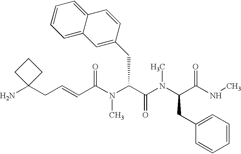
C(=CCC1(N)CCC1)C(N(C(C(N(C(C(NC)=O)CC1=CC=CC=C1)C)=O)CC1=CC2=CC=CC=C2C=C1)C)=O
